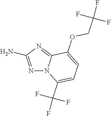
NC1=NN2C(=N1)C(OCC(F)(F)F)=CC=C2C(F)(F)F
